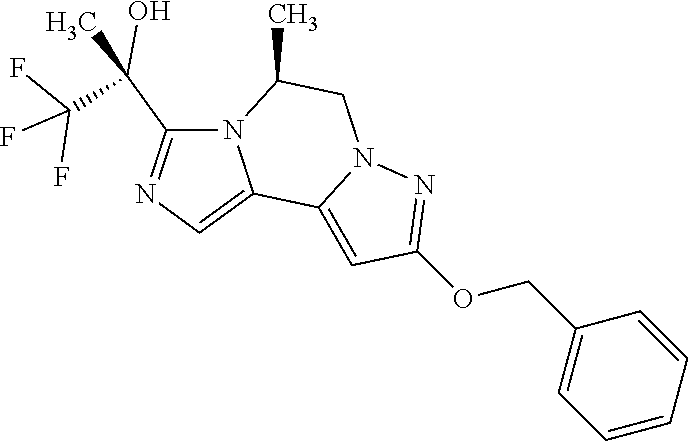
FC(F)(F)C(C)(C1=NC=C2N1C(C)CN1C2=CC(OCC2=CC=CC=C2)=N1)O
